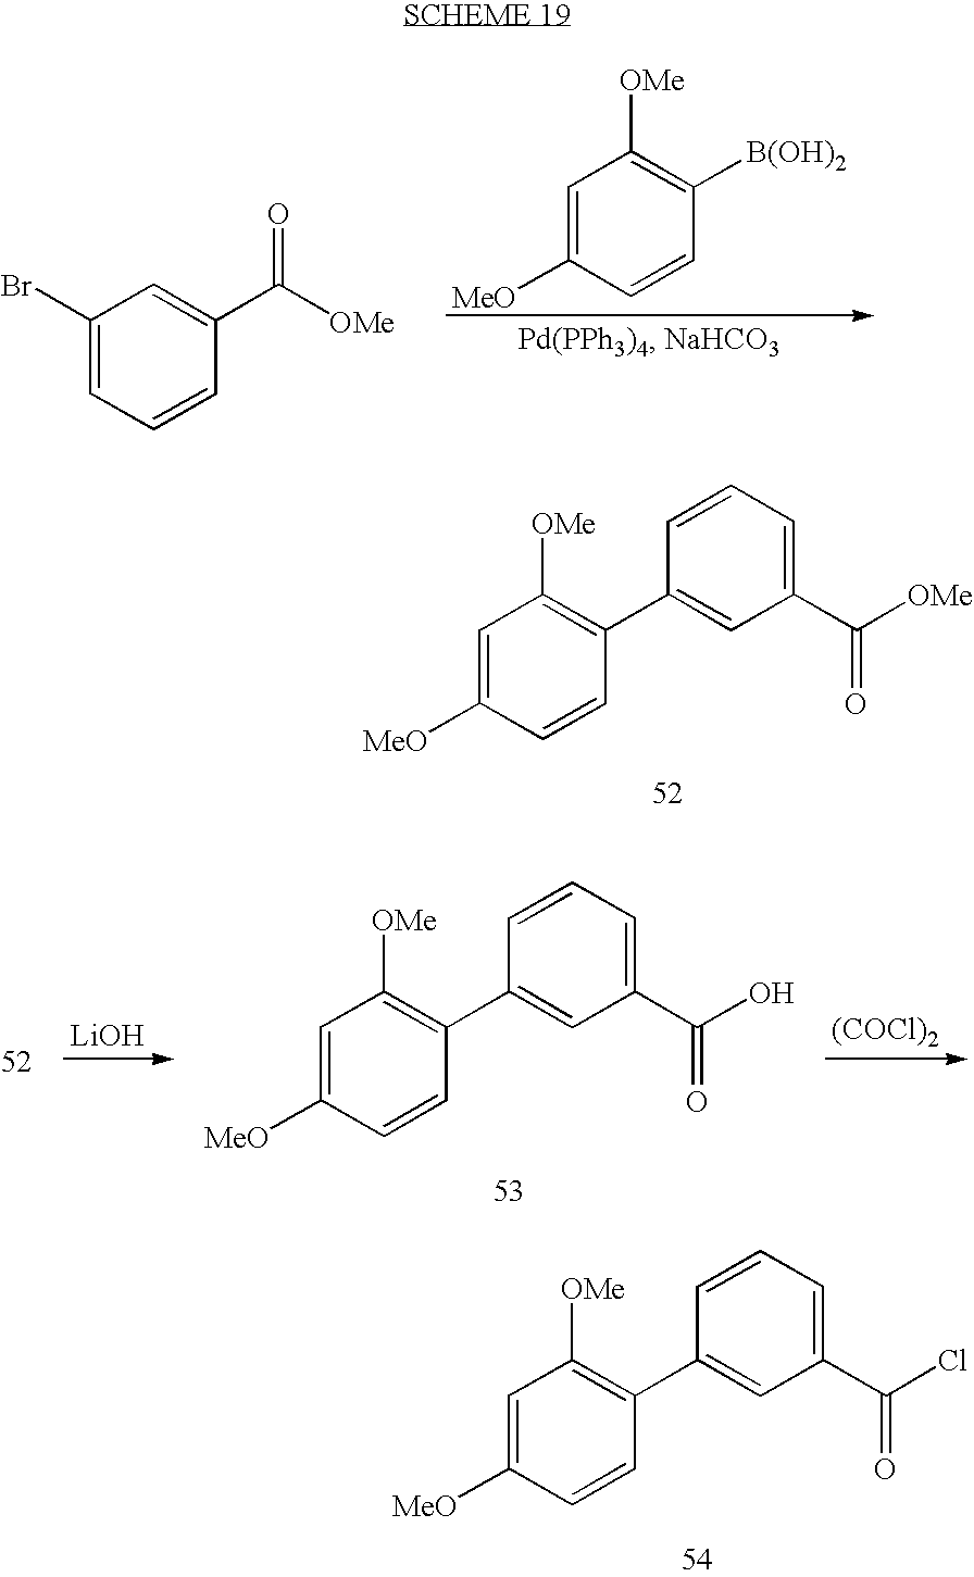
C1=C([MeO])C=CC(C2=CC(C([OMe])=O)=CC=C2)=C1[OMe].C1=C([MeO])C=CC(C2=CC(C(Cl)=O)=CC=C2)=C1[OMe].C1=C([MeO])C=CC([B(OH)2])=C1[OMe].C1(Br)=CC=CC(C([OMe])=O)=C1.C1=C([MeO])C=CC(C2=CC(C(O)=O)=CC=C2)=C1[OMe].[LiOH].[(COCl)2]
